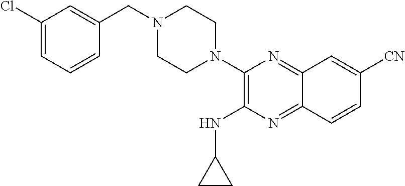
C1(Cl)=CC=CC(CN2CCN(C3=C(NC4CC4)N=C4C(=N3)C=C([CN])C=C4)CC2)=C1
